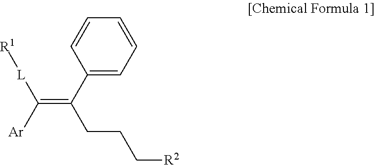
C1(C(CCC[R2])=C([Ar])[L][R1])=CC=CC=C1
